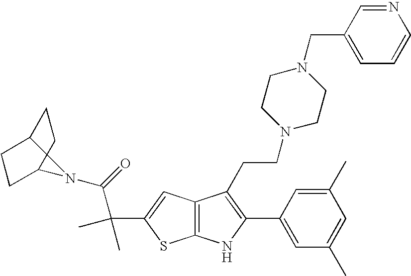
C1C2CCC(C1)N2C(=O)C(C)(C)C1=CC2=C(S1)NC(C1=CC(C)=CC(C)=C1)=C2CCN1CCN(CC2=CC=CN=C2)CC1
